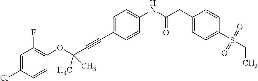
C1=C(C#CC(OC2=C(F)C=C(Cl)C=C2)(C)C)C=CC(NC(CC2=CC=C(S(CC)(=O)=O)C=C2)=O)=C1
